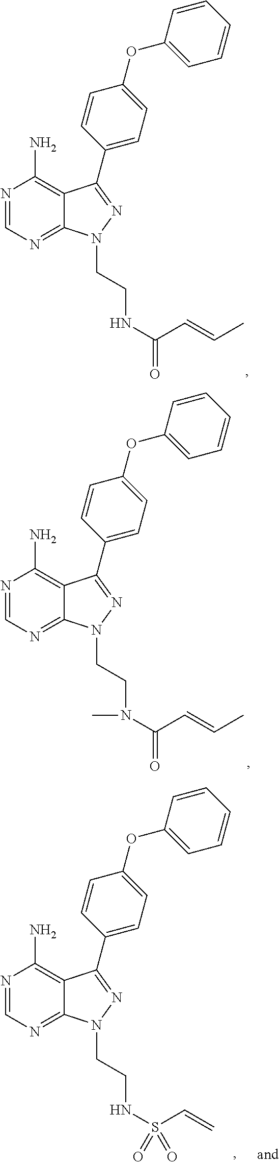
C12=C(N)N=CN=C1N(CCNC(C=CC)=O)N=C2C1=CC=C(OC2=CC=CC=C2)C=C1.C12=C(N)N=CN=C1N(CCN(C(C=CC)=O)C)N=C2C1=CC=C(OC2=CC=CC=C2)C=C1.C12=C(N)N=CN=C1N(CCNS(C=C)(=O)=O)N=C2C1=CC=C(OC2=CC=CC=C2)C=C1
